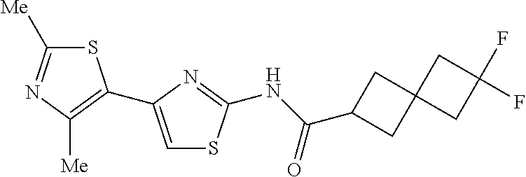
S1C([Me])=NC([Me])=C1C1=CSC(NC(C2CC3(C2)CC(F)(F)C3)=O)=N1
